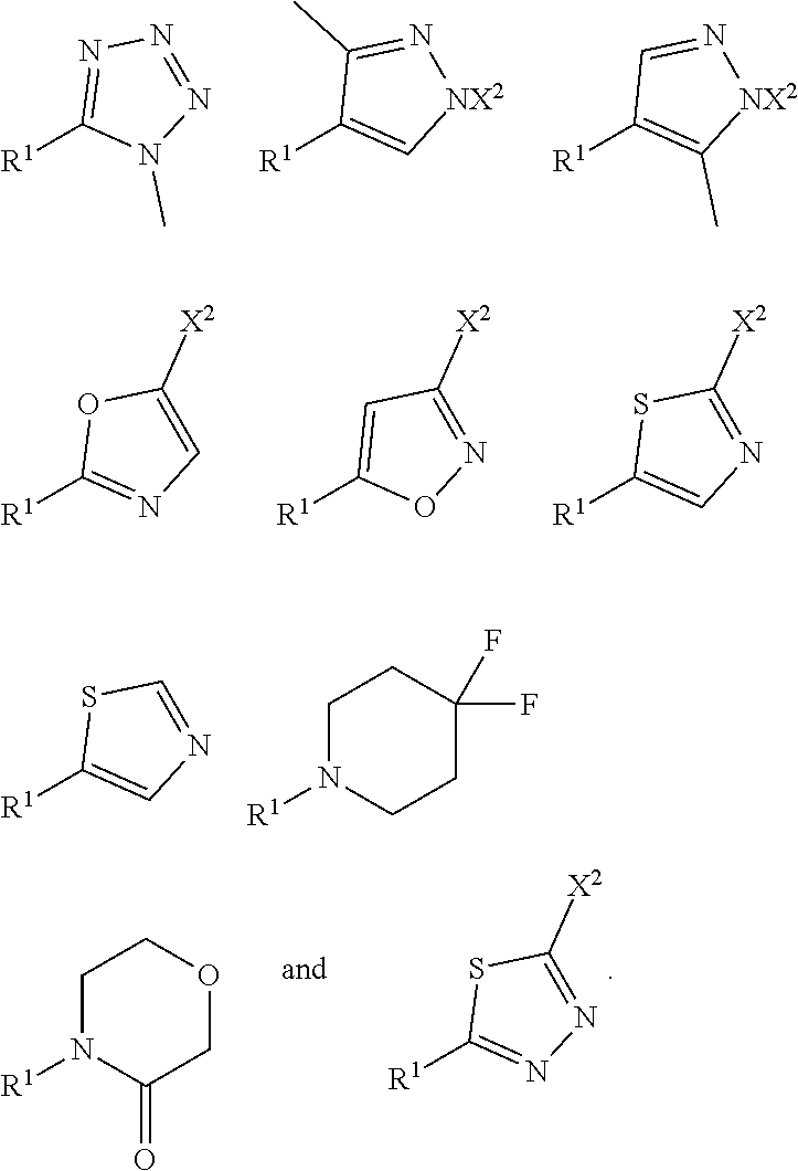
[R1]C1=NN=NN1C.[R1]C1=C[NX2]N=C1C.[R1]C1=C(C)[NX2]N=C1.[R1]C1=NC=C([X2])O1.[R1]C1=CC([X2])=NO1.[R1]C1=CN=C([X2])S1.[R1]C1=CN=CS1.C1N([R1])CCC(F)(F)C1.[R1]C1=NN=C([X2])S1.C1N([R1])C(=O)COC1
